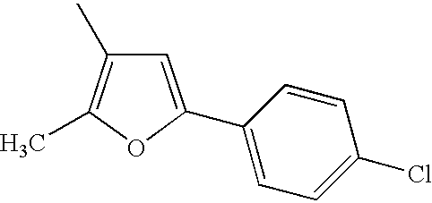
C1=C(C2=CC=C(Cl)C=C2)OC(C)=C1C
